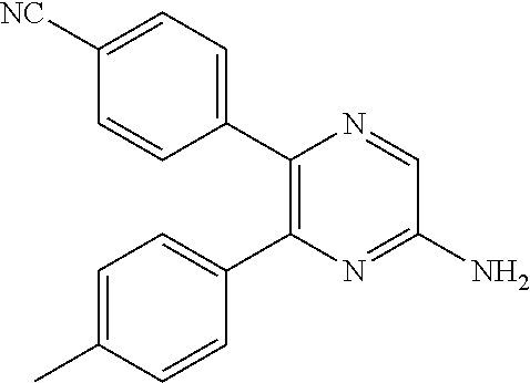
C1(C2=CC=C([NC])C=C2)=C(C2=CC=C(C)C=C2)N=C(N)C=N1
